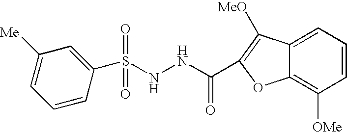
C1(S(NNC(=O)C2=C([MeO])C3=CC=CC([OMe])=C3O2)(=O)=O)=CC([Me])=CC=C1
